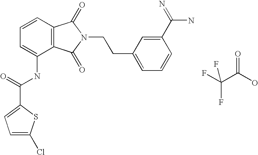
C1=CC=C(NC(C2=CC=C(Cl)S2)=O)C2=C1C(=O)N(CCC1=CC=CC(C(=N)N)=C1)C2=O.O=C(O)C(F)(F)F
